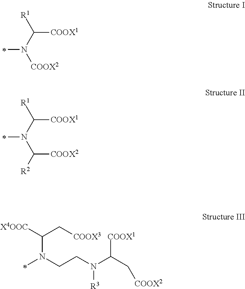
C([COOX1])(N(C)[COOX2])[R1].C([COOX1])(N(C)C([COOX2])[R2])[R1].N(CCN([R3])C([COOX1])C[COOX2])(C([X4OOC])C[COOX3])C
